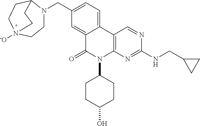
C(C1=CC=C2C(=C1)C(=O)N(C1CCC(O)CC1)C1=C2C=NC(NCC2CC2)=N1)N1CCN2([-O])CCC1CC2
